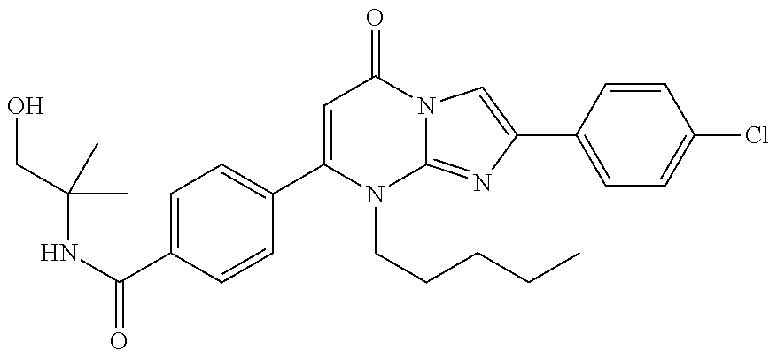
C1(C(NC(CO)(C)C)=O)=CC=C(C2=CC(=O)N3C(=NC(C4=CC=C(Cl)C=C4)=C3)N2CCCCC)C=C1
